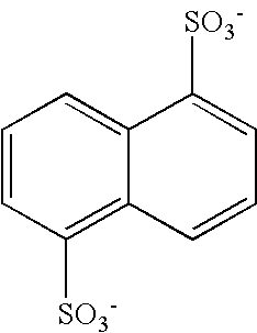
C1=CC([SO3-])=C2C(=C1)C([SO3-])=CC=C2
